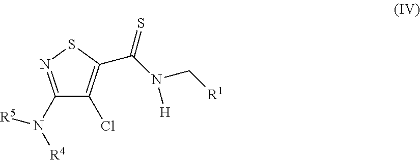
C1(N([R4])[R5])=NSC(C(N([H])C[R1])=S)=C1Cl
